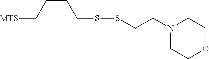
C(=CC[MTS])CSSCCN1CCOCC1
